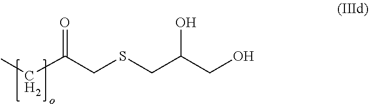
C(C(CSCC(CO)O)=O)C
